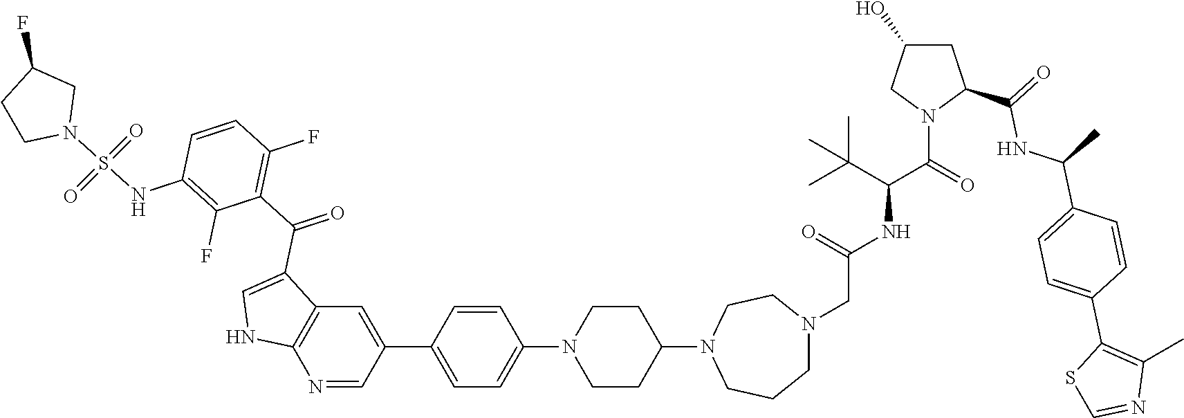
N1=CC(C2=CC=C(N3CCC(N4CCCN(CC(NC(C(C)(C)C)C(N5C(C(NC(C6=CC=C(C7=C(C)N=CS7)C=C6)C)=O)CC(O)C5)=O)=O)CC4)CC3)C=C2)=CC2=C1NC=C2C(C1=C(F)C=CC(NS(=O)(=O)N2CC(F)CC2)=C1F)=O
